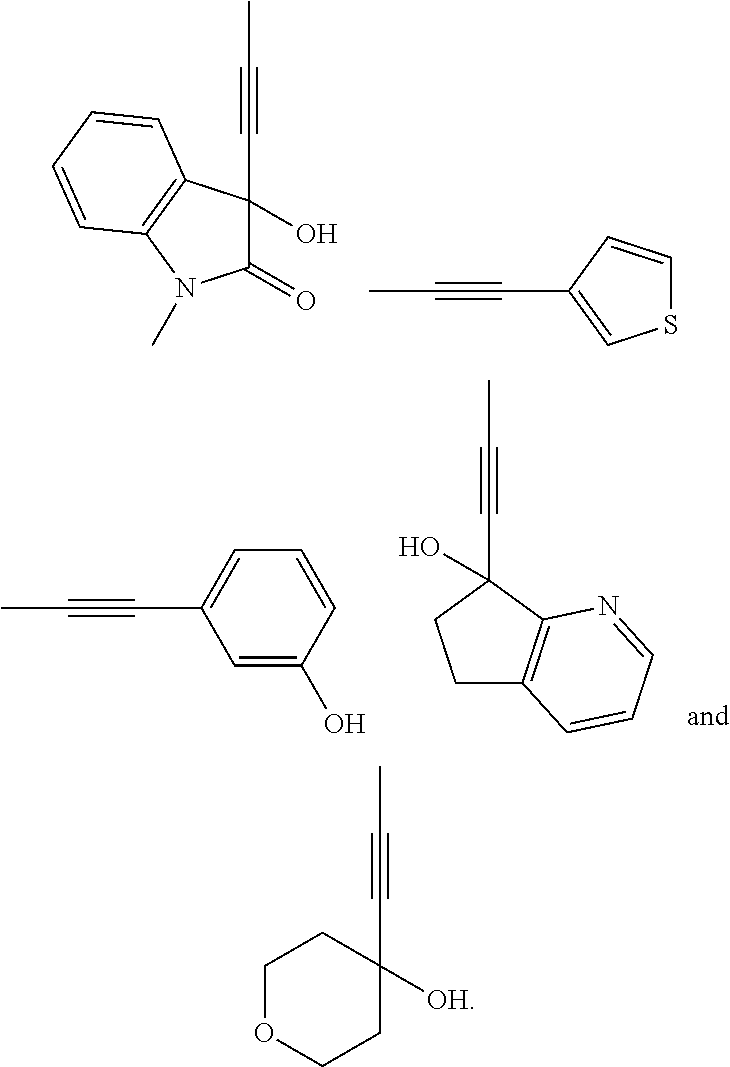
C1(=O)C(C#CC)(O)C2=C(N1C)C=CC=C2.CC#CC1=CSC=C1.CC#CC1=CC=CC(O)=C1.C1(C#CC)(O)CCC2=C1N=CC=C2.C(#CC)C1([OH])CCOCC1
